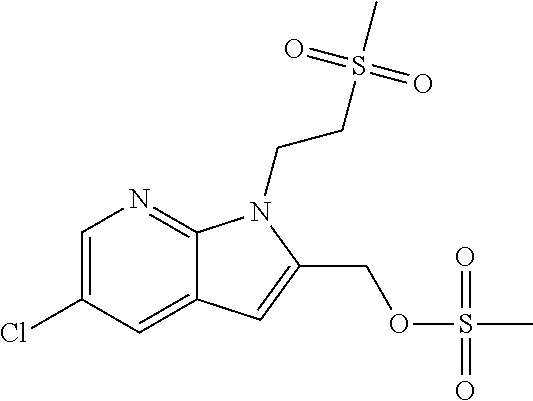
C1=C(Cl)C=C2C(=N1)N(CCS(C)(=O)=O)C(COS(C)(=O)=O)=C2
